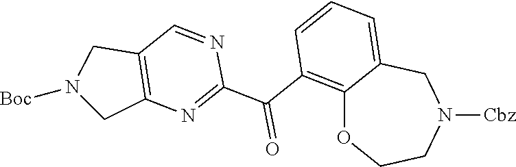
C12=C(C(C3=NC4=C(C=N3)CN([Boc])C4)=O)C=CC=C1CN([Cbz])CCO2
